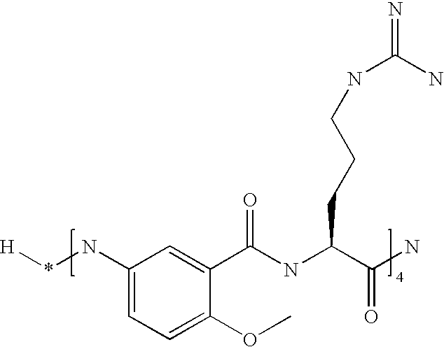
[H]*NC1=CC=C(OC)C(C(NC(C(N)=O)CCCNC(N)=N)=O)=C1
